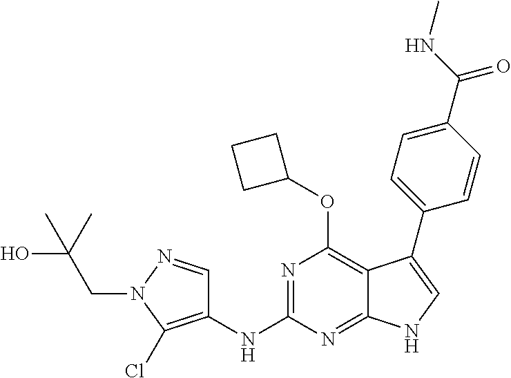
C1(C2=CNC3=NC(NC4=C(Cl)N(CC(C)(O)C)N=C4)=NC(OC4CCC4)=C32)=CC=C(C(NC)=O)C=C1
